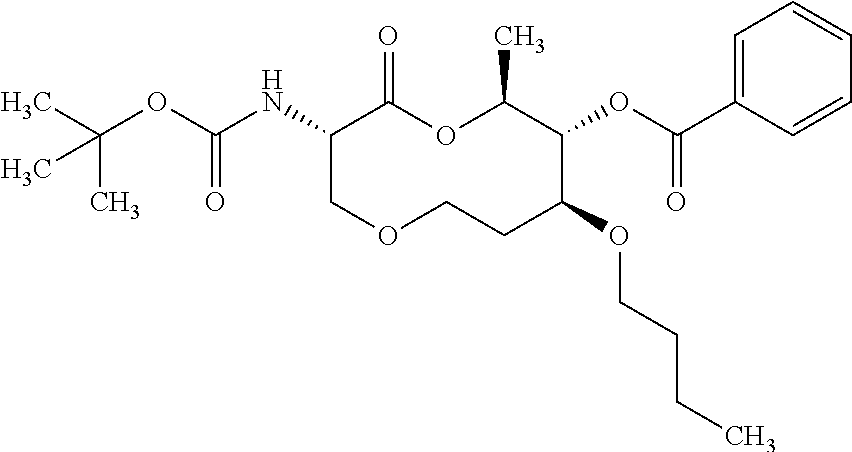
C1(NC(OC(C)(C)C)=O)COCCC(OCCCC)C(OC(C2=CC=CC=C2)=O)C(C)OC1=O
